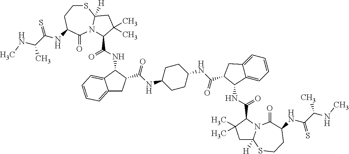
C12=CC=CC=C1C(NC(=O)C1N3C(=O)C(NC(C(NC)C)=S)CCSC3([H])CC1(C)C)C(C(NC1CCC(NC(=O)C3CC4=CC=CC=C4C3NC(C3C(C)(C)CC4([H])N3C(=O)C(NC(C(NC)C)=S)CCS4)=O)CC1)=O)C2
